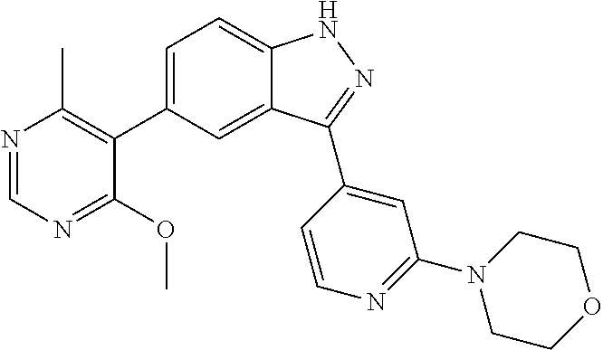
C1=C(C2=C(C)N=CN=C2OC)C=C2C(=C1)NN=C2C1=CC(N2CCOCC2)=NC=C1
